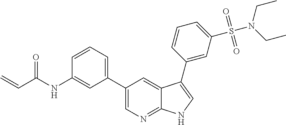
C(C(NC1=CC(C2=CN=C3C(=C2)C(C2=CC(S(N(CC)CC)(=O)=O)=CC=C2)=CN3)=CC=C1)=O)=C
